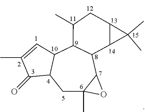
C1C2(C)C(C3C(C4C1C(=O)C(C)=C4)C(C)CC1C3C1(C)C)O2
